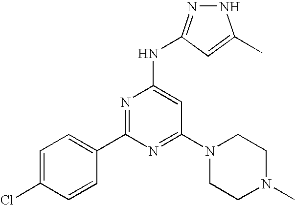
N1N=C(NC2=CC(N3CCN(C)CC3)=NC(C3=CC=C(Cl)C=C3)=N2)C=C1C
